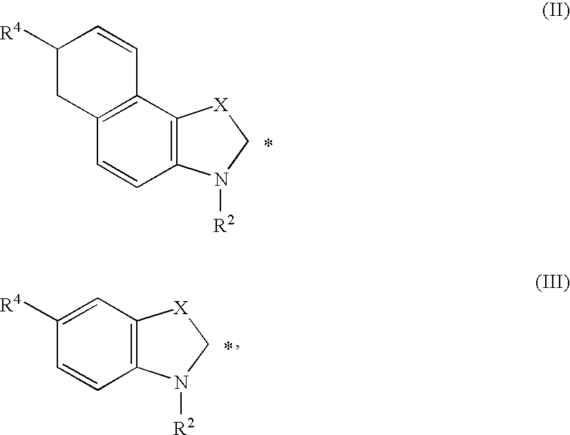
C12=C(C3=C(C=C1)CC([R4])C=C3)[X]CN2[R2].C12=C(C=C([R4])C=C1)[X]CN2[R2]
